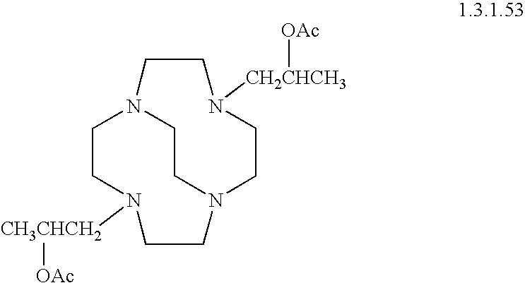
C1CN([CH3CHCH2][OAc])CCN2CCN1CCN([CH2CHCH3][OAc])CC2
